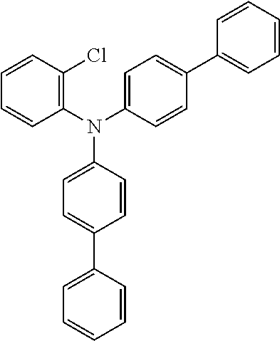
N(C1=CC=C(C2=CC=CC=C2)C=C1)(C1=CC=C(C2=CC=CC=C2)C=C1)C1=C(Cl)C=CC=C1
